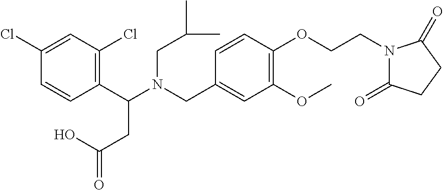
C1(C(N(CC2=CC(OC)=C(OCCN3C(=O)CCC3=O)C=C2)CC(C)C)CC(=O)O)=C(Cl)C=C(Cl)C=C1
